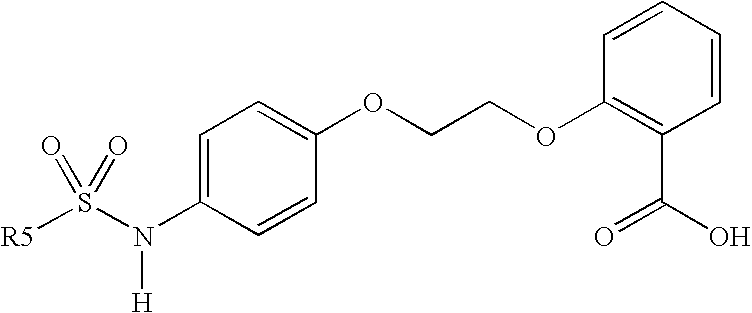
[R5]S(N([H])C1=CC=C(OCCOC2=C(C(=O)O)C=CC=C2)C=C1)(=O)=O
